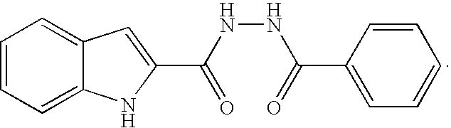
C1=CC=C2C(=C1)C=C(C(NNC(=O)C1=CC=CC=C1)=O)N2
